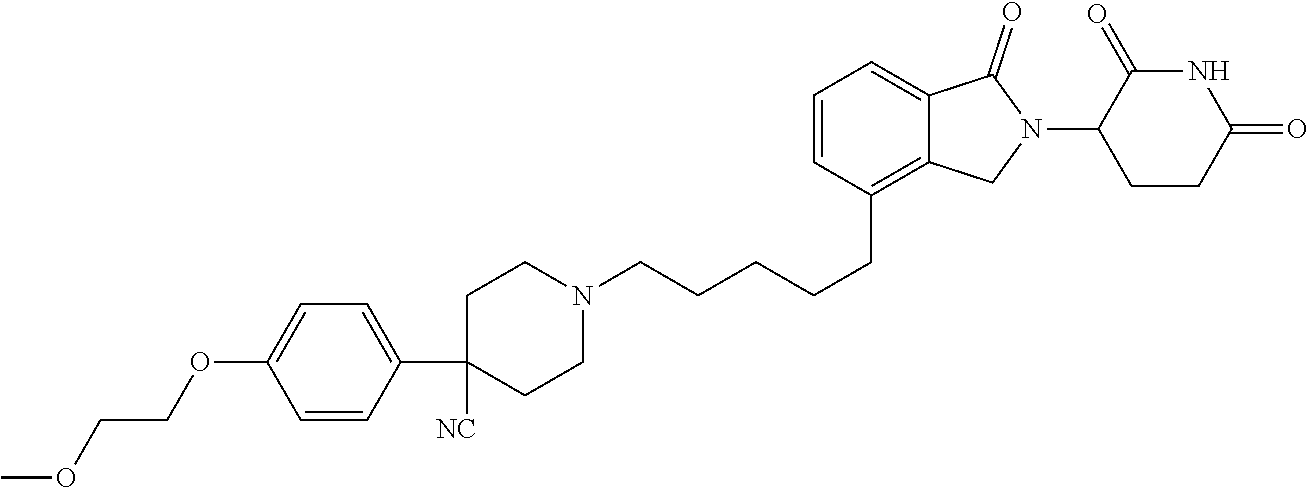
C(CCCCC1=C2C(=CC=C1)C(=O)N(C1CCC(=O)NC1=O)C2)N1CCC(C2=CC=C(OCCOC)C=C2)([NC])CC1
